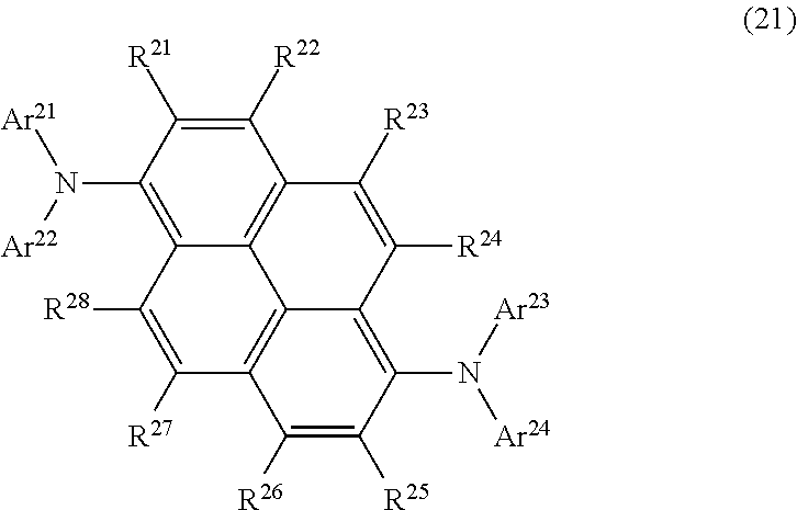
C1(N([Ar22])[Ar21])=C2C3=C(C([R22])=C1[R21])C([R23])=C([R24])C1=C(N([Ar23])[Ar24])C([R25])=C([R26])C(=C31)C([R27])=C2[R28]
